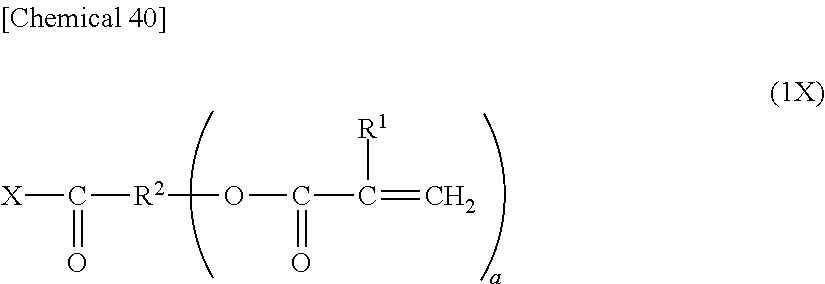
[X]C(=O)[R2]OC(=O)C([R1])=C
